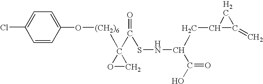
C1=C(O[(CH2)6]C2(C(=O)SNC(CC3C(=C)C3)C(=O)O)OC2)C=CC(Cl)=C1
